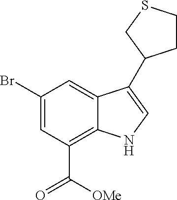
C1(Br)=CC(C([OMe])=O)=C2C(=C1)C(C1CCSC1)=CN2
